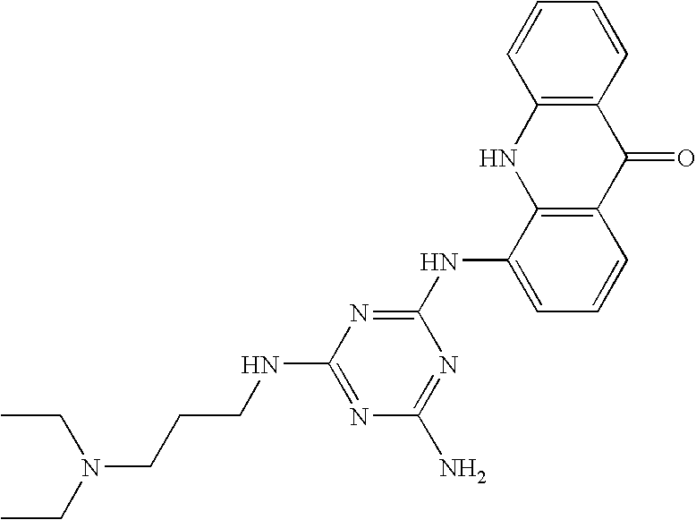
C1(NC2=NC(NCCCN(CC)CC)=NC(N)=N2)=CC=CC2=C1NC1=C(C2=O)C=CC=C1
